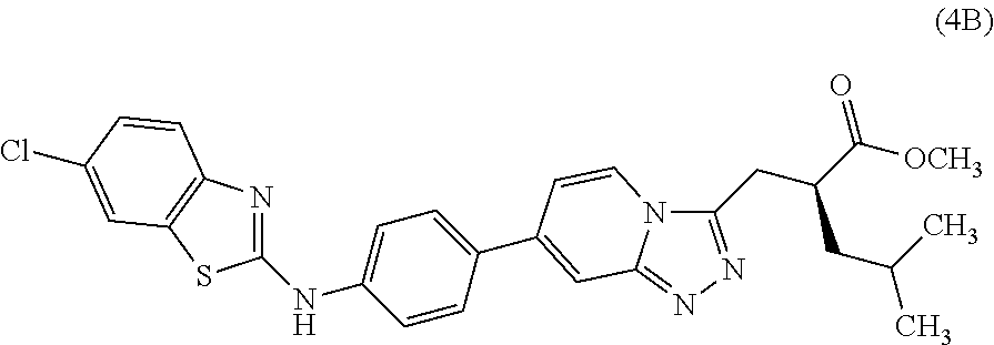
N12C(=NN=C1CC(C([OCH3])=O)CC(C)C)C=C(C1=CC=C(NC3=NC4=C(S3)C=C(Cl)C=C4)C=C1)C=C2
